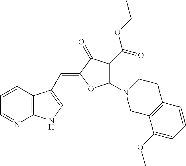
C1=CC2=C(N=C1)NC=C2C=C1C(=O)C(C(OCC)=O)=C(N2CC3=C(CC2)C=CC=C3OC)O1
